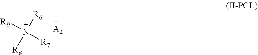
[R9][N+]([R7])([R6])[R8].[A2]
